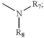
N(C)([R7])[R8]
